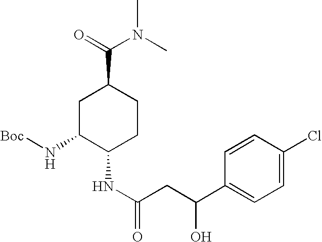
C1C(N[Boc])C(NC(CC(C2=CC=C(Cl)C=C2)O)=O)CCC1C(=O)N(C)C
